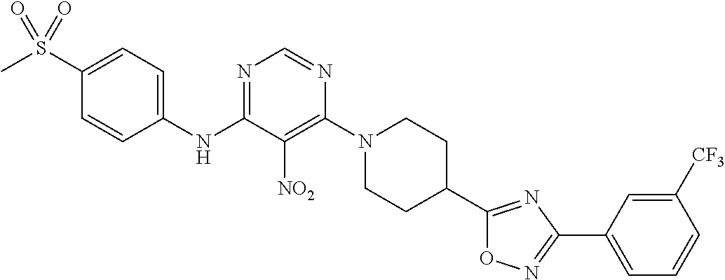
C1(S(C)(=O)=O)=CC=C(NC2=NC=NC(N3CCC(C4=NC(C5=CC=CC([CF3])=C5)=NO4)CC3)=C2[NO2])C=C1
